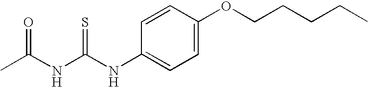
CC(NC(NC1=CC=C(OCCCCC)C=C1)=S)=O
